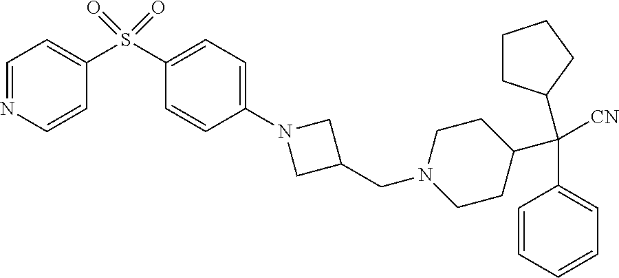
C(C1=CC=CC=C1)(C1CCN(CC2CN(C3=CC=C(S(C4=CC=NC=C4)(=O)=O)C=C3)C2)CC1)(C1CCCC1)[CN]
